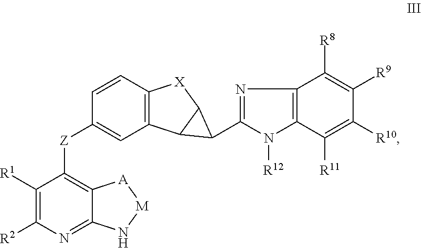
C1=CC([Z]C2=C3C(=NC([R2])=C2[R1])N[M][A]3)=CC2=C1[X]C1C2C1C1=NC2=C(N1[R12])C([R11])=C([R10])C([R9])=C2[R8]
